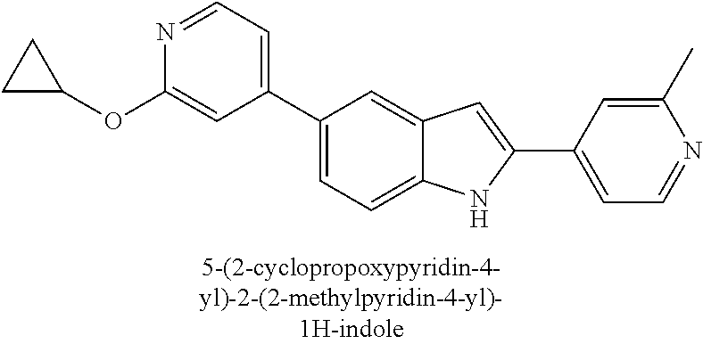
N1=CC=C(C2=CC=C3C(=C2)C=C(C2=CC=NC(C)=C2)N3)C=C1OC1CC1
